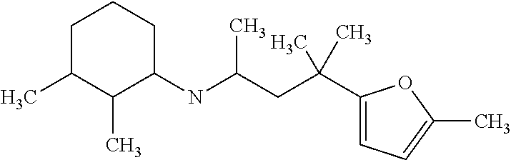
C1C(C)C(C)C(NC(C)CC(C2=CC=C(C)O2)(C)C)CC1
